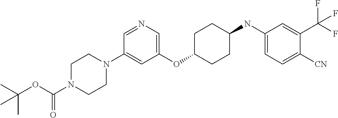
C1(OC2CCC(NC3=CC=C([CN])C(C(F)(F)F)=C3)CC2)=CN=CC(N2CCN(C(OC(C)(C)C)=O)CC2)=C1
